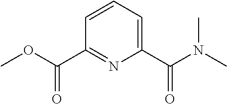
C1=CC=C(C(=O)N(C)C)N=C1C(=O)OC
